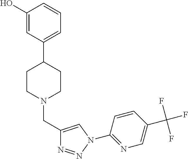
C1(O)=CC(C2CCN(CC3=CN(C4=NC=C(C(F)(F)F)C=C4)N=N3)CC2)=CC=C1
